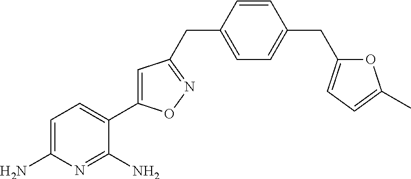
C1=C(N)N=C(N)C(C2=CC(CC3=CC=C(CC4=CC=C(C)O4)C=C3)=NO2)=C1
